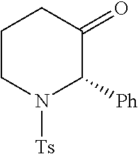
C1CN([Ts])C([Ph])C(=O)C1
